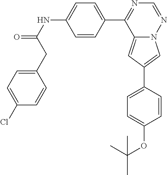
C12=CC(C3=CC=C(OC(C)(C)C)C=C3)=CN1N=CN=C2C1=CC=C(NC(=O)CC2=CC=C(Cl)C=C2)C=C1
